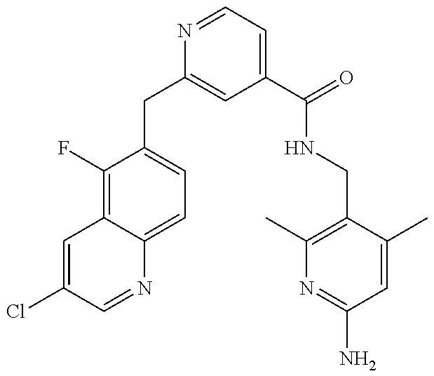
C1=C(Cl)C=NC2=CC=C(CC3=CC(C(=O)NCC4=C(C)N=C(N)C=C4C)=CC=N3)C(F)=C12
